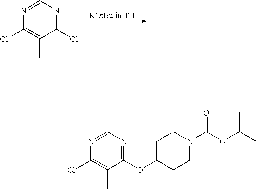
C1(Cl)=NC=NC(Cl)=C1C.C1(OC2CCN(C(OC(C)C)=O)CC2)=NC=NC(Cl)=C1C
